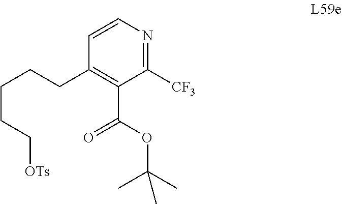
C(CC[OTs])CCC1=C(C(=O)OC(C)(C)C)C([CF3])=NC=C1
